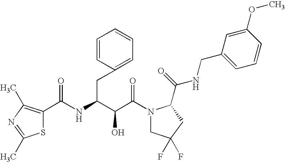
C(C(N1CC(F)(F)CC1C(NCC1=CC=CC(OC)=C1)=O)=O)(O)C(CC1=CC=CC=C1)NC(=O)C1=C(C)N=C(C)S1
